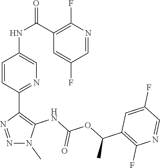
N1(C)N=NC(C2=NC=C(NC(C3=C(F)N=CC(F)=C3)=O)C=C2)=C1NC(OC(C1=C(F)N=CC(F)=C1)C)=O
